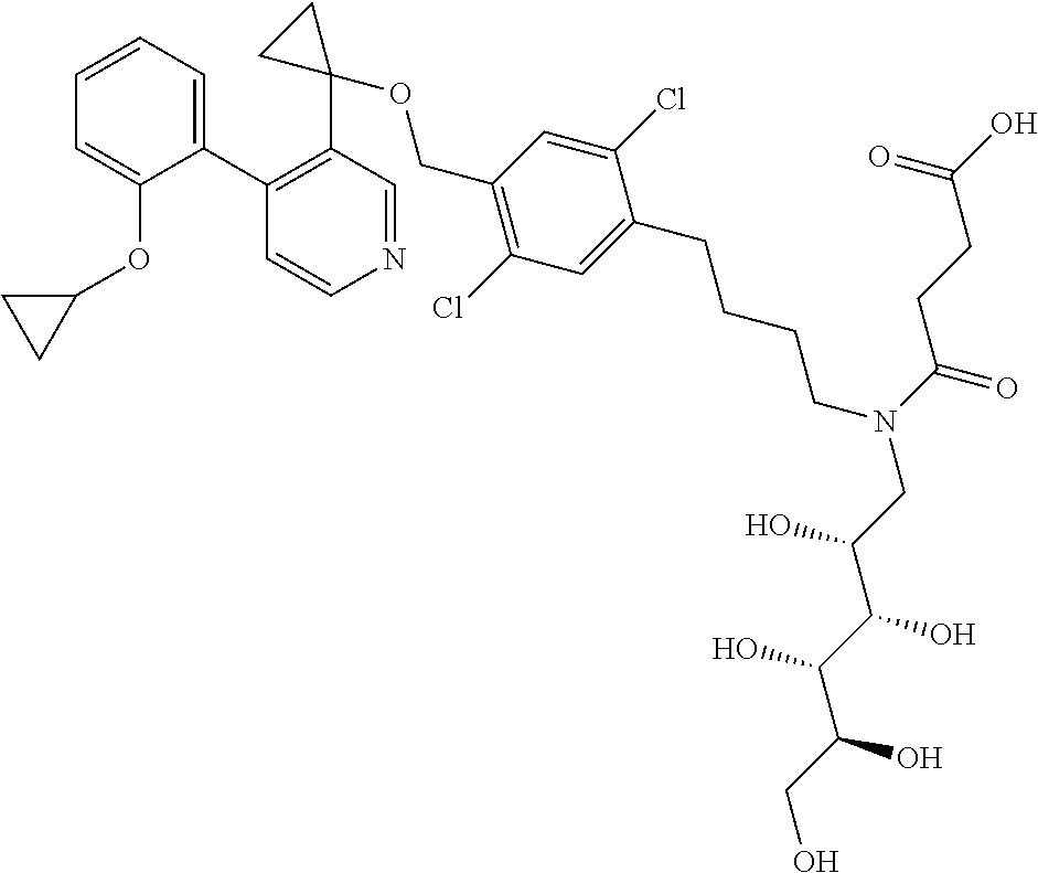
C1(C2=CC=CC=C2OC2CC2)=C(C2(OCC3=C(Cl)C=C(CCCCN(CC(C(C(C(CO)O)O)O)O)C(=O)CCC(O)=O)C(Cl)=C3)CC2)C=NC=C1
